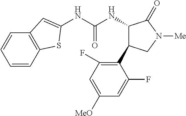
N(C(NC1C(C2=C(F)C=C([MeO])C=C2F)CN([Me])C1=O)=O)C1=CC2=C(C=CC=C2)S1
